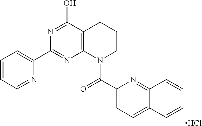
C12=C(C(O)=NC(C3=CC=CC=N3)=N1)CCCN2C(=O)C1=CC=C2C(=N1)C=CC=C2.Cl
